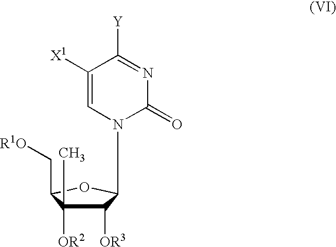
C1([OR3])C(C)([OR2])C(C[R1O])OC1N1C=C([X1])C([Y])=NC1=O
